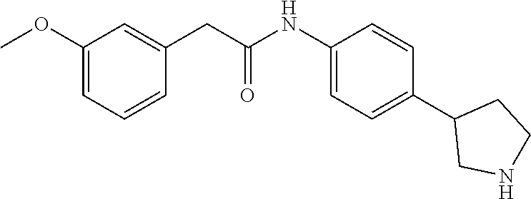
C(C1=CC(OC)=CC=C1)C(NC1=CC=C(C2CNCC2)C=C1)=O
